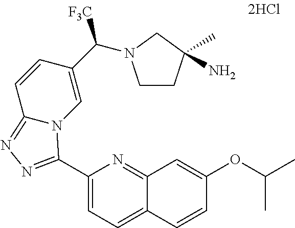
C1(C2=NN=C3C=CC(C([F3C])N4CCC(N)(C)C4)=CN32)=CC=C2C(=N1)C=C(OC(C)C)C=C2
